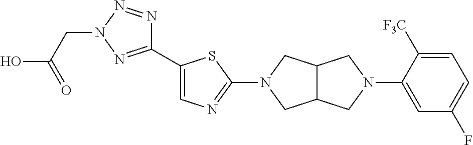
C1(C2=CN=C(N3CC4C(C3)CN(C3=CC(F)=CC=C3[F3C])C4)S2)=NN(CC(O)=O)N=N1
